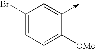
C1(Br)=CC=C([OMe])C(->C)=C1
